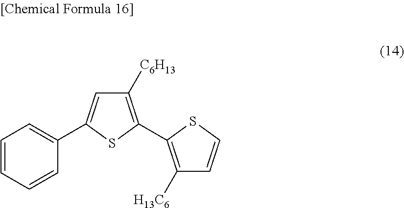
C1([C6H13])=C(C2=C([H13C6])C=CS2)SC(C2=CC=CC=C2)=C1
